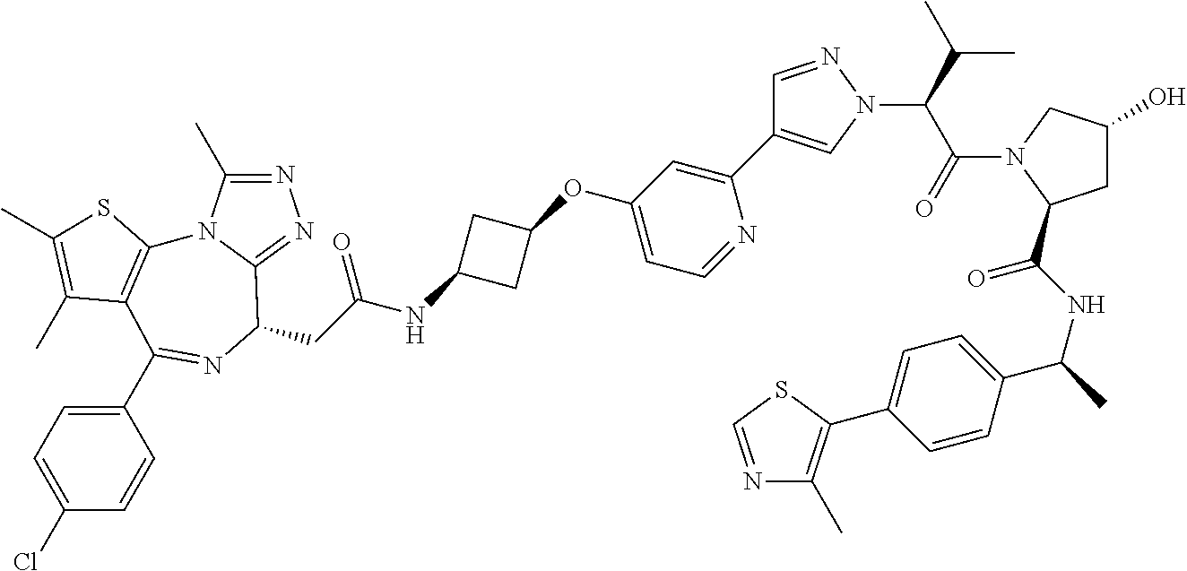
N1=C(C)N2C(=N1)C(CC(NC1CC(OC3=CC=NC(C4=CN(C(C(N5C(C(NC(C)C6=CC=C(C7=C(C)N=CS7)C=C6)=O)CC(O)C5)=O)C(C)C)N=C4)=C3)C1)=O)N=C(C1=CC=C(Cl)C=C1)C1=C2SC(C)=C1C
